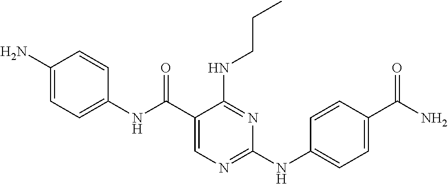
C1(NC(C2=CN=C(NC3=CC=C(C(N)=O)C=C3)N=C2NCCC)=O)=CC=C(N)C=C1
